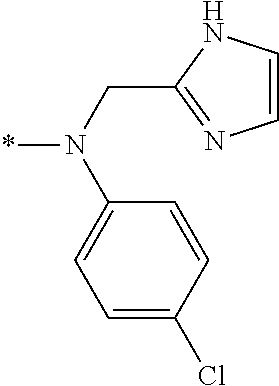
C1=CN=C(CN(C2=CC=C(Cl)C=C2)*)N1
